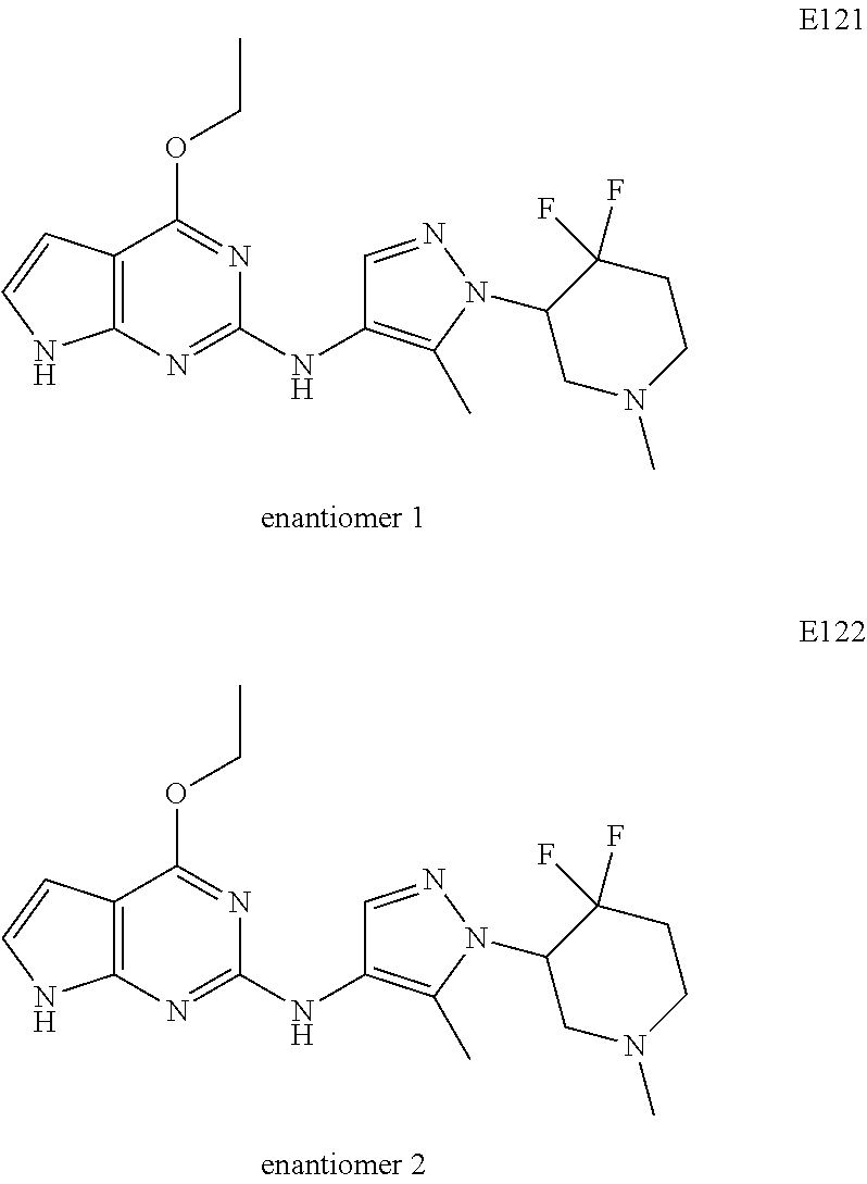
C12=C(NC=C1)N=C(NC1=C(C)N(C3CN(C)CCC3(F)F)N=C1)N=C2OCC.C12=C(NC=C1)N=C(NC1=C(C)N(C3CN(C)CCC3(F)F)N=C1)N=C2OCC
